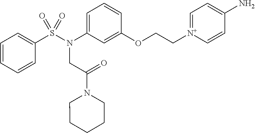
C1=CC=CC(S(N(C2=CC=CC(OCC[N+]3=CC=C(N)C=C3)=C2)CC(N2CCCCC2)=O)(=O)=O)=C1
